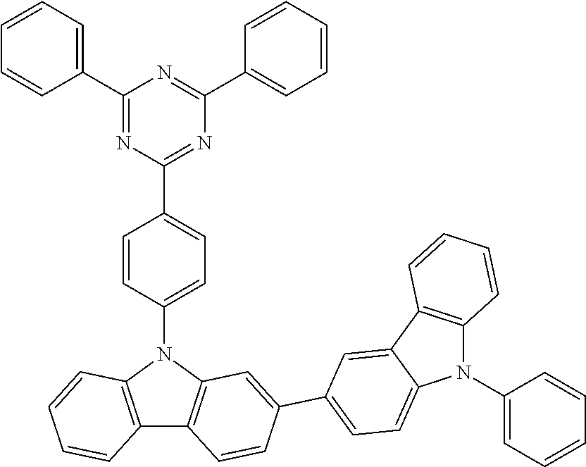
C1(C2=CC=CC=C2)=NC(C2=CC=C(N3C4=C(C5=C3C=C(C3=CC=C6N(C7=CC=CC=C7)C7=C(C6=C3)C=CC=C7)C=C5)C=CC=C4)C=C2)=NC(C2=CC=CC=C2)=N1
